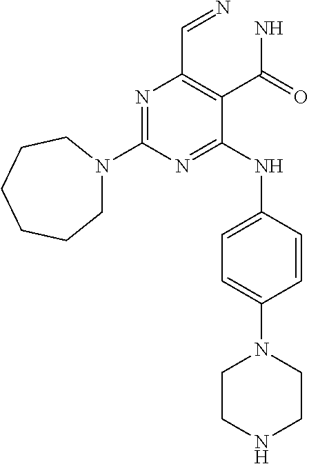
N1=C(N2CCCCCC2)N=C(NC2=CC=C(N3CCNCC3)C=C2)C(C(N)=O)=C1C=N
